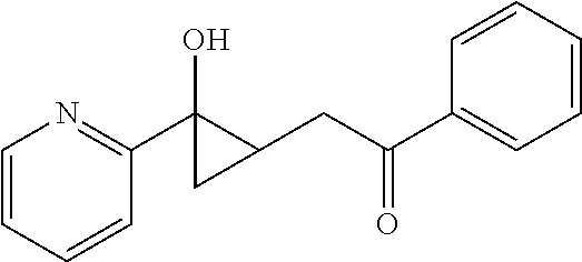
C1=CC=C(C(CC2CC2(O)C2=NC=CC=C2)=O)C=C1
